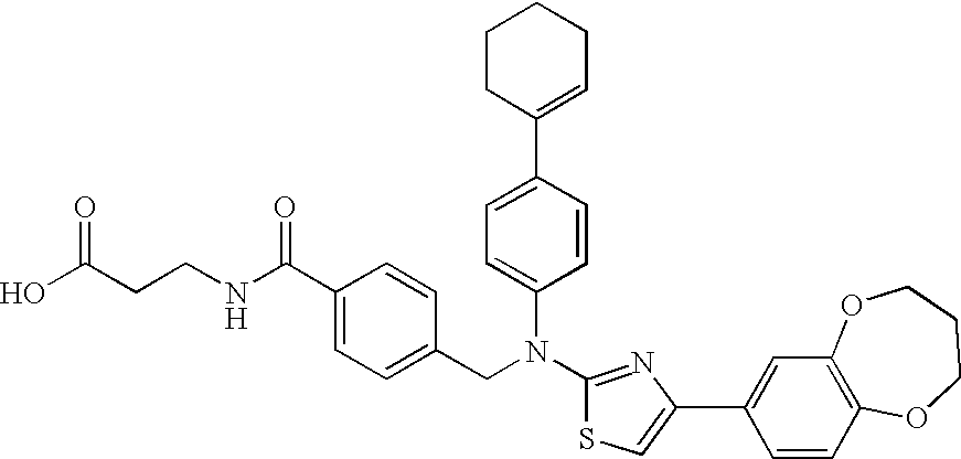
C1(C2=CC=C(N(C3=NC(C4=CC5=C(C=C4)OCCCO5)=CS3)CC3=CC=C(C(NCCC(O)=O)=O)C=C3)C=C2)=CCCCC1
